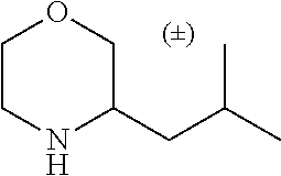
C1CNC(CC(C)C)CO1
